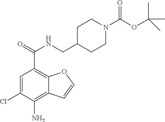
C1=C(Cl)C(N)=C2C(=C1C(=O)NCC1CCN(C(OC(C)(C)C)=O)CC1)OC=C2
